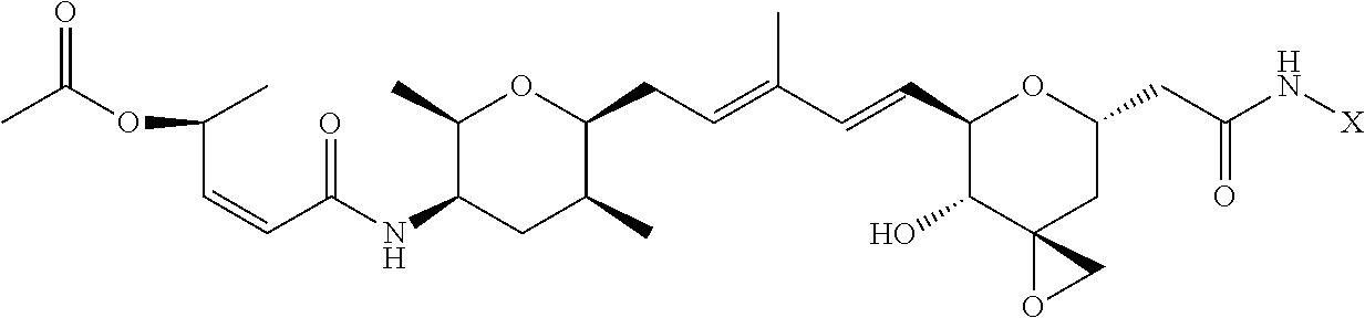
C1(C)C(NC(=O)C=CC(C)OC(C)=O)CC(C)C(CC=C(C)C=CC2C(O)C3(CC(CC(=O)N[X])O2)OC3)O1
